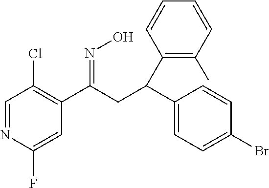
C1=NC(F)=CC(C(CC(C2=CC=C(Br)C=C2)C2=C(C)C=CC=C2)=NO)=C1Cl
